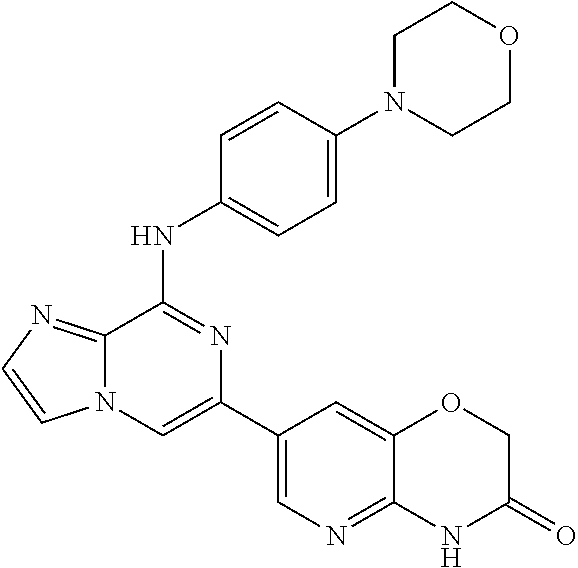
C1(C2=CN=C3C(=C2)OCC(=O)N3)=CN2C(=NC=C2)C(NC2=CC=C(N3CCOCC3)C=C2)=N1
